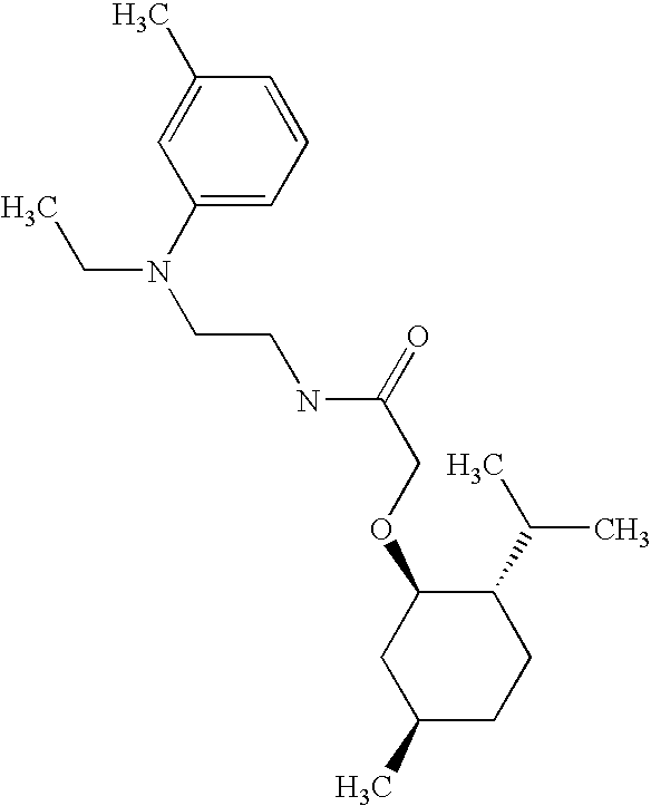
O(C1CC(C)CCC1C(C)C)CC(NCCN(C1=CC=CC(C)=C1)CC)=O
